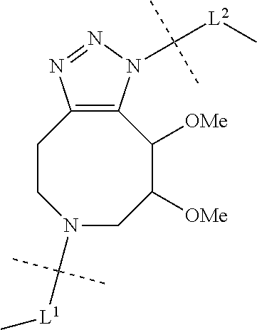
C1CN(C([L1]C)(C)C)CC([OMe])C([OMe])C2=C1N=NN2C([L2]C)(C)C
